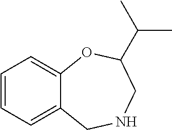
C12=CC=CC=C1OC(C(C)C)CNC2
